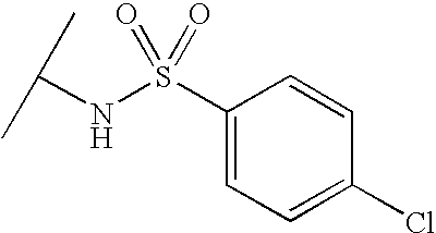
C(NS(=O)(C1=CC=C(Cl)C=C1)=O)(C)C
